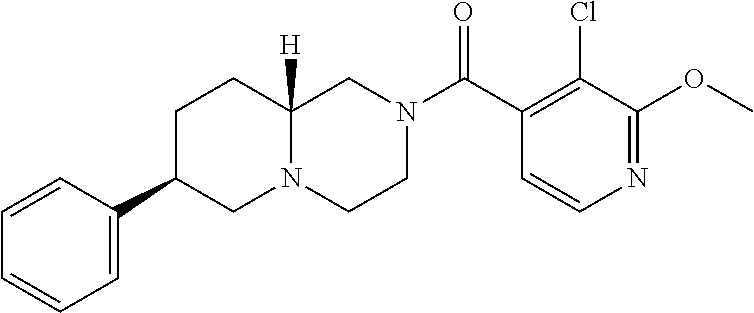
N1=C(OC)C(Cl)=C(C(N2CCN3C([H])(C2)CCC(C2=CC=CC=C2)C3)=O)C=C1
